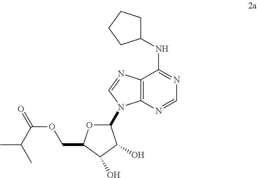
C12=C(N=CN=C1NC1CCCC1)N(C1OC(COC(=O)C(C)C)C(O)C1O)C=N2
